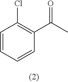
C1(C(C)=O)=C(Cl)C=CC=C1
